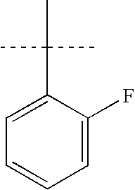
C1=C(C(C)(C)C)C(F)=CC=C1
